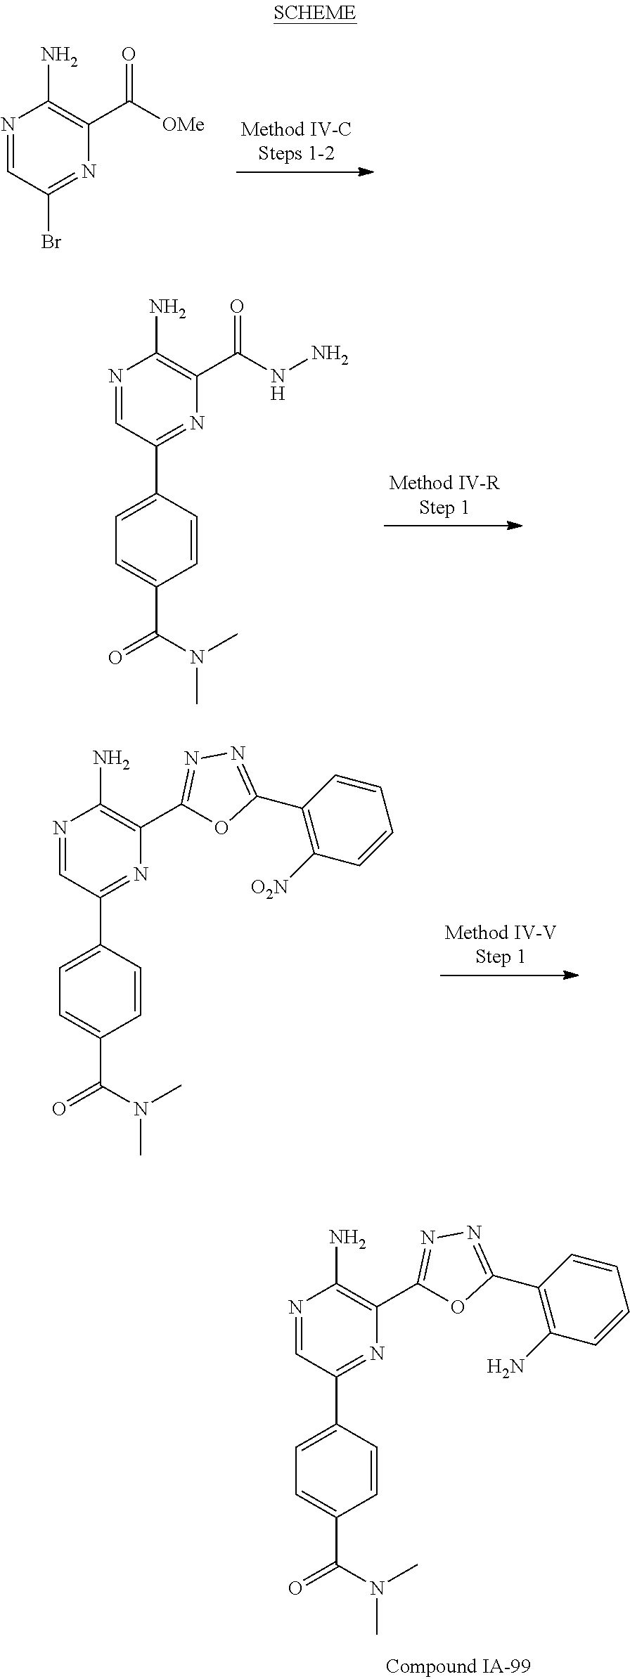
N1=CC(Br)=NC(C([OMe])=O)=C1N.N1=CC(C2=CC=C(C(N(C)C)=O)C=C2)=NC(C(NN)=O)=C1N.N1=CC(C2=CC=C(C(N(C)C)=O)C=C2)=NC(C2=NN=C(C3=C([O2N])C=CC=C3)O2)=C1N.N1=CC(C2=CC=C(C(N(C)C)=O)C=C2)=NC(C2=NN=C(C3=C(N)C=CC=C3)O2)=C1N
